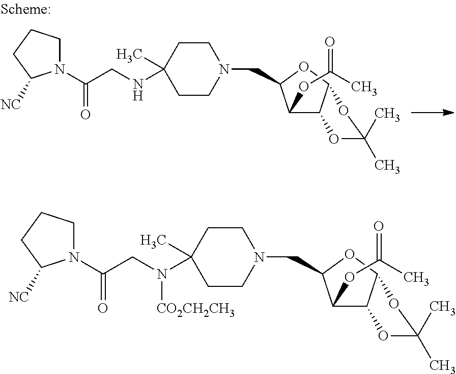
C1CC(C)(NCC(N2CCCC2[NC])=O)CCN1CC1C(OC(=O)C)C2C(O1)OC(C)(C)O2.C1CC(C)(N(CC(N2CCCC2[NC])=O)[CO2CH2CH3])CCN1CC1C(OC(=O)C)C2C(O1)OC(C)(C)O2
